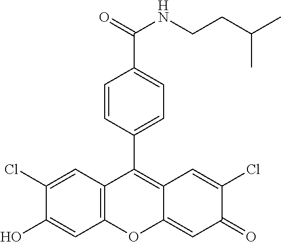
C12=C(C=C(Cl)C(O)=C1)C(C1=CC=C(C(=O)NCCC(C)C)C=C1)=C1C(=CC(=O)C(Cl)=C1)O2
